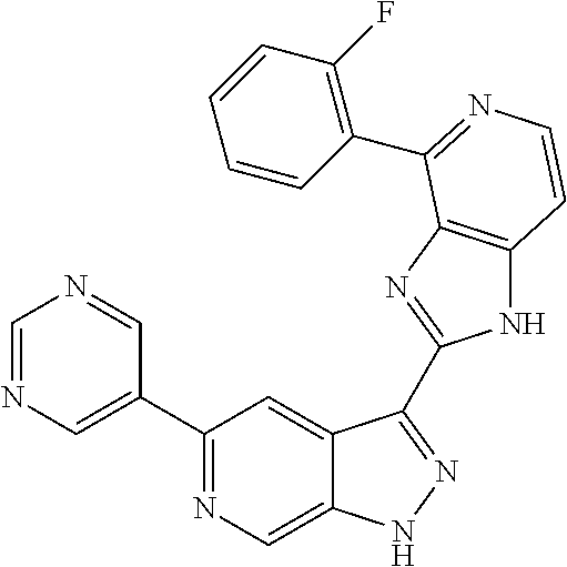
C1=NC=C(C2=NC=C3C(=C2)C(C2=NC4=C(N2)C=CN=C4C2=C(F)C=CC=C2)=NN3)C=N1
